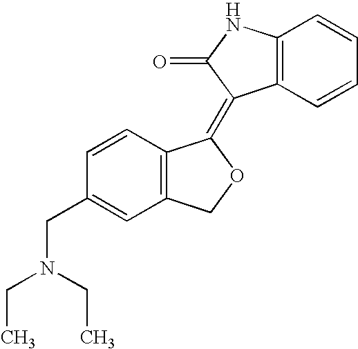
C1=CC(CN(CC)CC)=CC2=C1C(=C1C3=C(C=CC=C3)NC1=O)OC2
